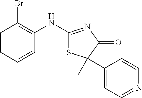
C1(NC2=NC(=O)C(C)(C3=CC=NC=C3)S2)=C(Br)C=CC=C1
